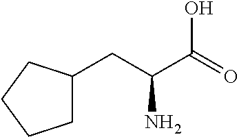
OC(=O)C(CC1CCCC1)N
